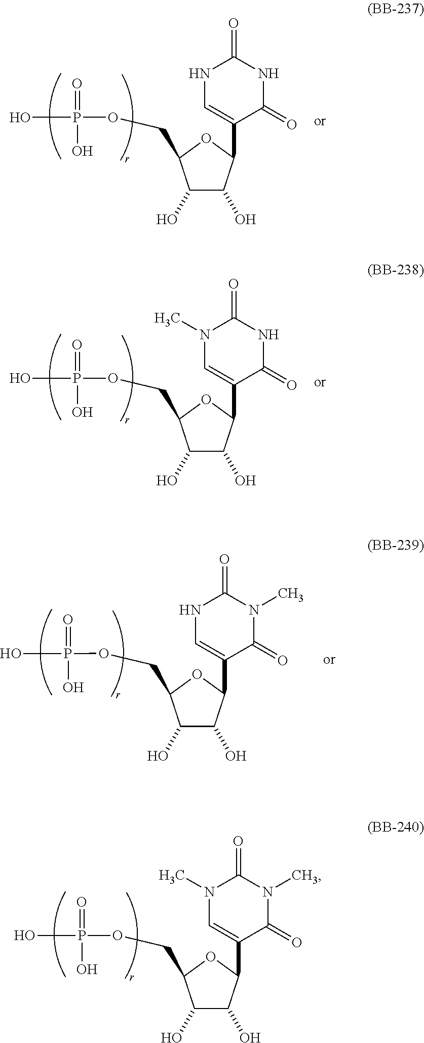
C1(O)C(C2=CN(C)C(=O)N(C)C2=O)OC(COP(O)(=O)O)C1O.C1(O)C(C2=CNC(=O)NC2=O)OC(COP(O)(=O)O)C1O.C1(O)C(C2=CN(C)C(=O)NC2=O)OC(COP(O)(=O)O)C1O.C1(O)C(C2=CNC(=O)N(C)C2=O)OC(COP(O)(=O)O)C1O
